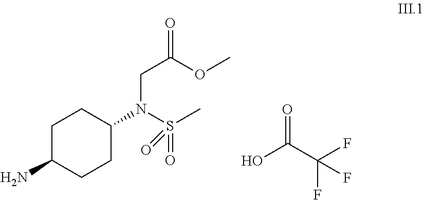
C1C(N)CCC(N(S(C)(=O)=O)CC(OC)=O)C1.OC(C(F)(F)F)=O
